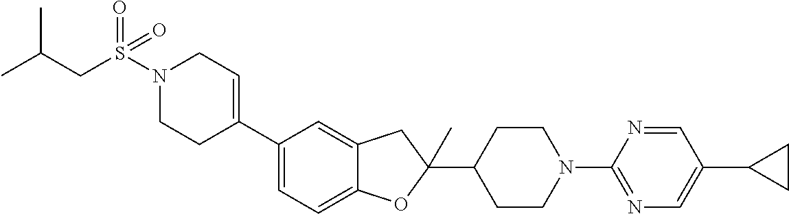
N1(S(CC(C)C)(=O)=O)CCC(C2=CC=C3C(=C2)CC(C2CCN(C4=NC=C(C5CC5)C=N4)CC2)(C)O3)=CC1
